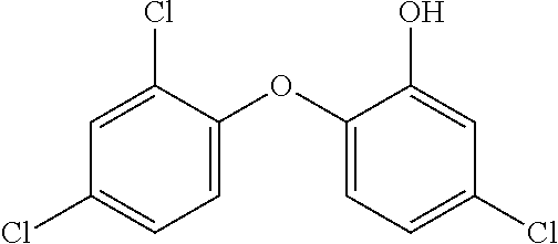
C1=C(OC2=CC=C(Cl)C=C2O)C(Cl)=CC(Cl)=C1
